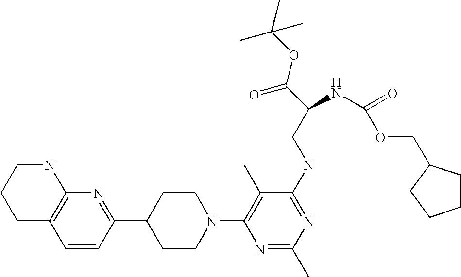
C1=CC(C2CCN(C3=C(C)C(NCC(C(=O)OC(C)(C)C)NC(=O)OCC4CCCC4)=NC(C)=N3)CC2)=NC2=C1CCCN2
